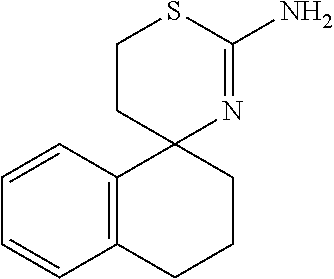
C12(N=C(N)SCC1)C1=C(CCC2)C=CC=C1
